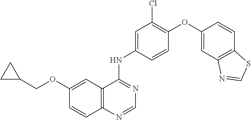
C1=NC2=C(C(NC3=CC(Cl)=C(OC4=CC5=C(C=C4)SC=N5)C=C3)=N1)C=C(OCC1CC1)C=C2
